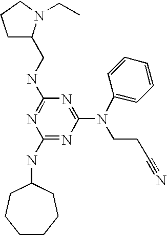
C1(NC2CCCCCC2)=NC(N(C2=CC=CC=C2)CCC#N)=NC(NCC2CCCN2CC)=N1
